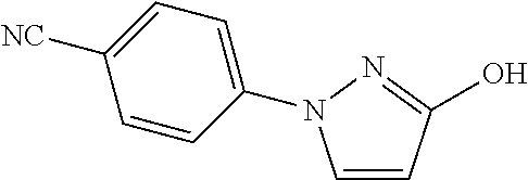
C1=CC(O)=NN1C1=CC=C([NC])C=C1
